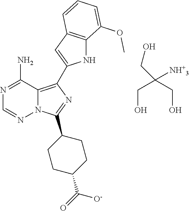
N12C(=C(C3=CC4=C(N3)C(OC)=CC=C4)N=C1C1CCC(C(=O)[O-])CC1)C(N)=NC=N2.C(O)C(CO)([NH+3])CO
